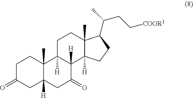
C1C(=O)CC2([H])C(C)(C1)C1([H])C([H])(C(=O)C2)C2([H])C(C)(CC1)C(C(CC[COOR1])C)CC2
